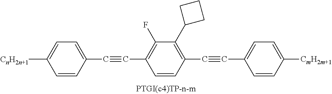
[CnH2n+1]C1=CC=C(C#CC2=C(F)C(C3CCC3)=C(C#CC3=CC=C([CmH2m+1])C=C3)C=C2)C=C1
